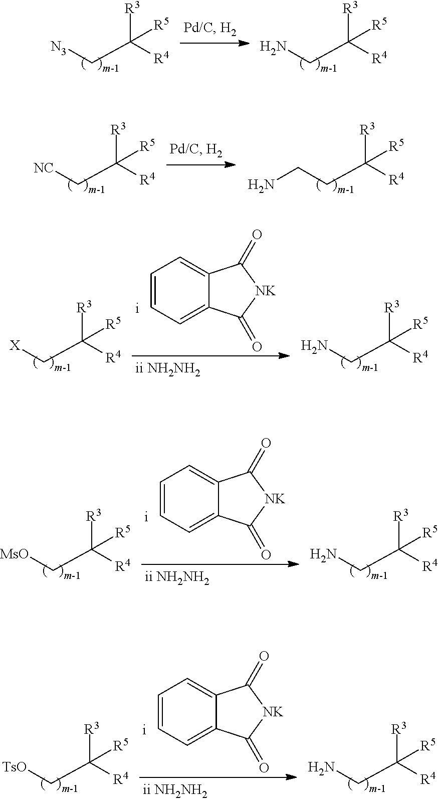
[N3]CC([R4])([R3])[R5].NCC([R4])([R3])[R5].[NC]CC([R4])([R3])[R5].C(CC([R4])([R3])[R5])N.[X]CC([R4])([R3])[R5].C1=CC=C2C(=C1)C(=O)[NK]C2=O.NCC([R4])([R3])[R5].[MsO]CC([R4])([R3])[R5].C1=CC=C2C(=C1)C(=O)[NK]C2=O.NCC([R4])([R3])[R5].[TsO]CC([R4])([R3])[R5].C1=CC=C2C(=C1)C(=O)[NK]C2=O.NCC([R4])([R3])[R5]
